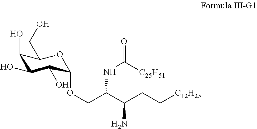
C1(O)C(O)C(O)C(OCC(C(CC[C12H25])N)NC(=O)[C25H51])OC1CO
